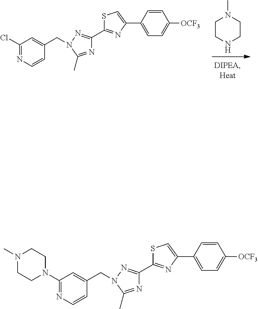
C1(C2=NC(C3=CC=C([OCF3])C=C3)=CS2)=NN(CC2=CC(N3CCN(C)CC3)=NC=C2)C(C)=N1.C1CNCCN1C.C1(C2=NC(C3=CC=C([OCF3])C=C3)=CS2)=NN(CC2=CC(Cl)=NC=C2)C(C)=N1
